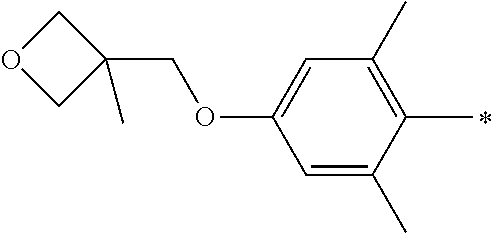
C1=C(C)C(C)=C(C)C=C1OCC1(C)COC1
